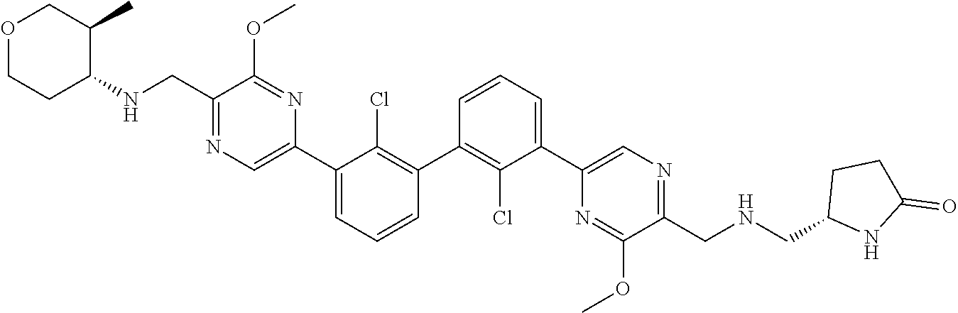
C1(C2=C(Cl)C(C3=CN=C(CNC4CCOCC4C)C(OC)=N3)=CC=C2)=C(Cl)C(C2=CN=C(CNCC3NC(=O)CC3)C(OC)=N2)=CC=C1
